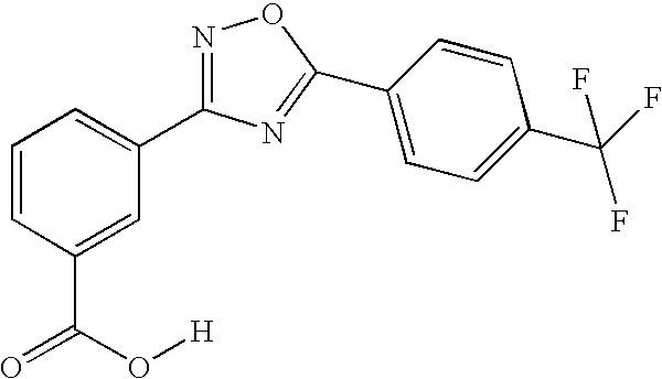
C1=CC(C(=O)O[H])=CC(C2=NOC(C3=CC=C(C(F)(F)F)C=C3)=N2)=C1
